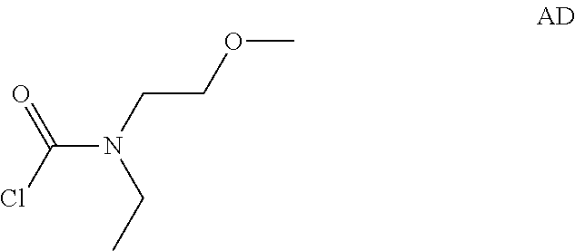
ClC(N(CCOC)CC)=O
